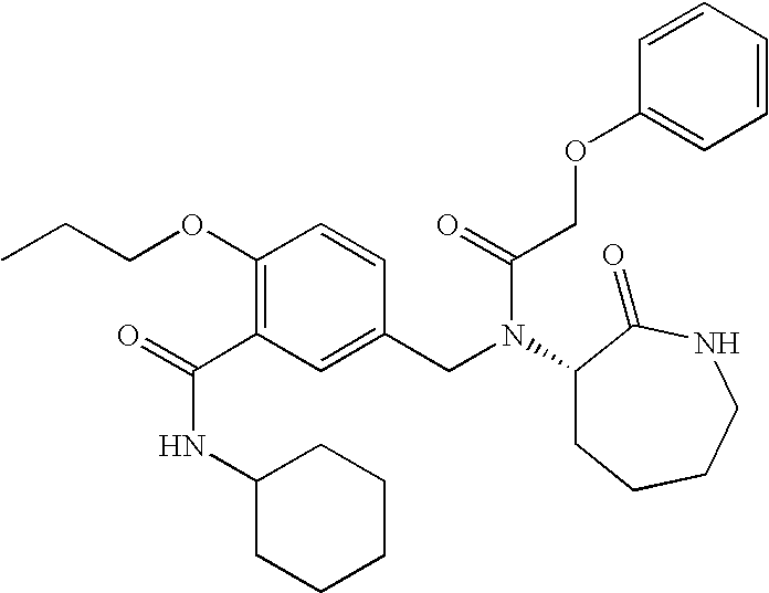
C1(OCCC)=C(C(=O)NC2CCCCC2)C=C(CN(C(=O)COC2=CC=CC=C2)C2CCCCNC2=O)C=C1
